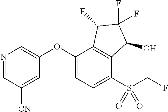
O(C1=CN=CC([CN])=C1)C1=CC=C(S(CF)(=O)=O)C2=C1C(F)C(F)(F)C2O
